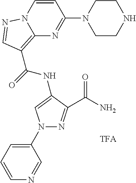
C1CNCCN1C1=NC2=C(C(=O)NC3=CN(C4=CC=CN=C4)N=C3C(=O)N)C=NN2C=C1
